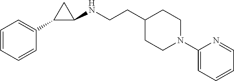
C1=CC=CC(C2C(NCCC3CCN(C4=CC=CC=N4)CC3)C2)=C1
